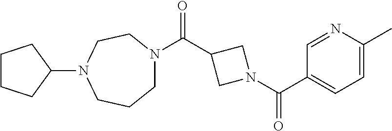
C1N(C(C2CN(C(C3=CC=C(C)N=C3)=O)C2)=O)CCN(C2CCCC2)CC1
